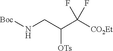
[Boc]NCC(C([CO2Et])(F)F)[OTs]
